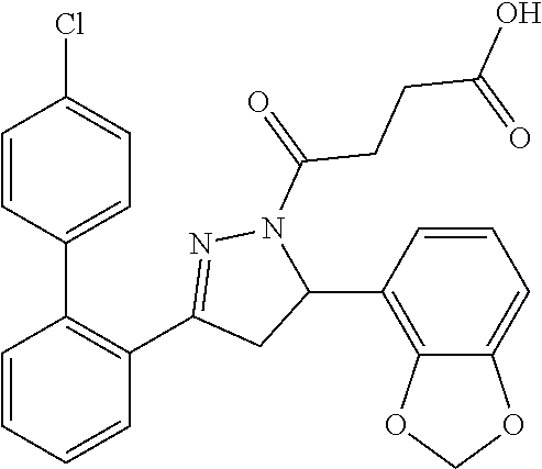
C1=CC(C2=CC=C(Cl)C=C2)=C(C2=NN(C(=O)CCC(O)=O)C(C3=C4C(=CC=C3)OCO4)C2)C=C1
